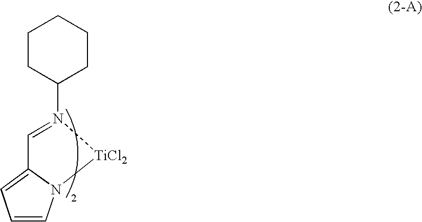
C1=CN2C(=C1)C=N(C1CCCCC1)[TiCl2]2
